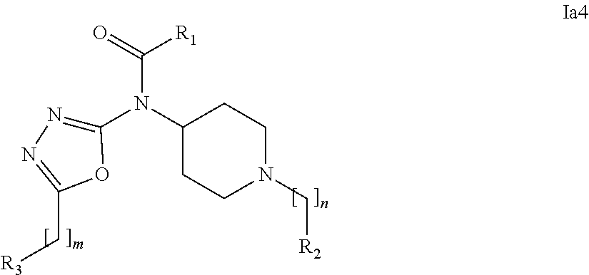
C1(N(C2CCN(C[R2])CC2)C(=O)[R1])=NN=C(C[R3])O1
